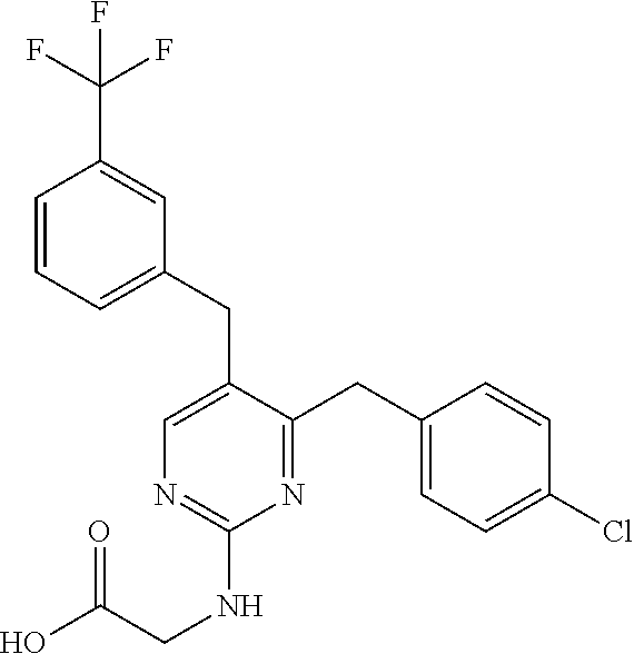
C1(CC2=CN=C(NCC(O)=O)N=C2CC2=CC=C(Cl)C=C2)=CC=CC(C(F)(F)F)=C1
